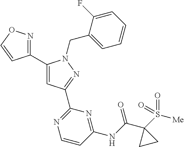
C1(C2=NOC=C2)=CC(C2=NC=CC(NC(C3(S([Me])(=O)=O)CC3)=O)=N2)=NN1CC1=CC=CC=C1F
